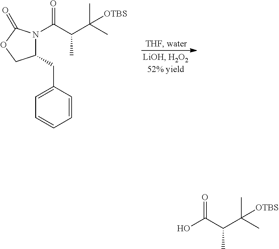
C1=C(CC2N(C(C(C(C)(C)[OTBS])C)=O)C(=O)OC2)C=CC=C1.OC(C(C(C)(C)[OTBS])C)=O
